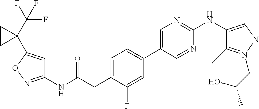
C1(NC(=O)CC2=CC=C(C3=CN=C(NC4=CNN(CC(O)C)=C4C)N=C3)C=C2F)=NOC(C2(C(F)(F)F)CC2)=C1
